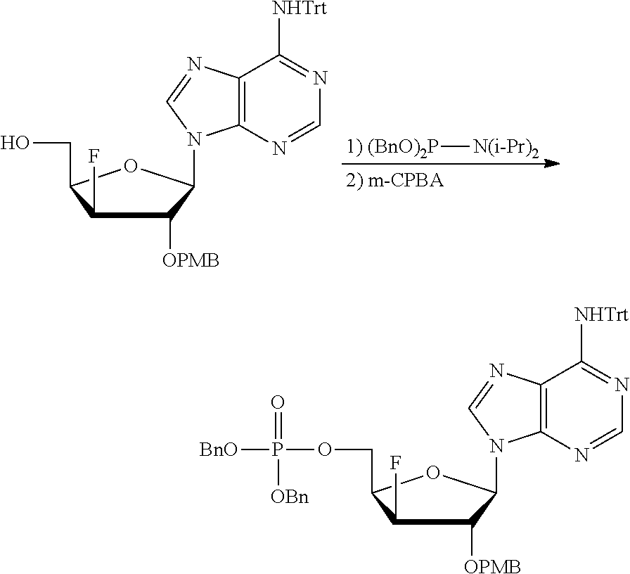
[1) (BnO)2P][N(i-Pr)2].C1(F)C(CO)OC(N2C3=C(C([NHTrt])=NC=N3)N=C2)C1[OPMB].C1(F)C(COP([BnO])(=O)[OBn])OC(N2C3=C(C([NHTrt])=NC=N3)N=C2)C1[OPMB]
